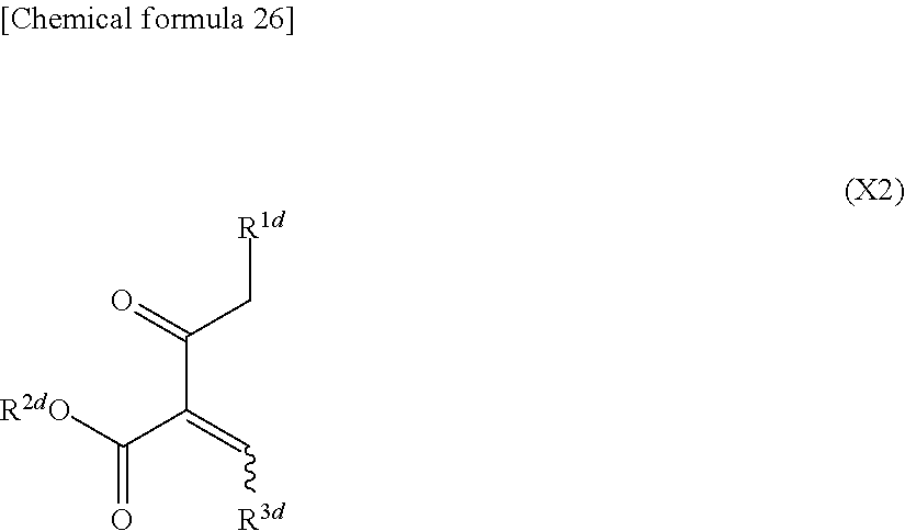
[R1d]CC(=O)C(=C[R3d])C([R2dO])=O
